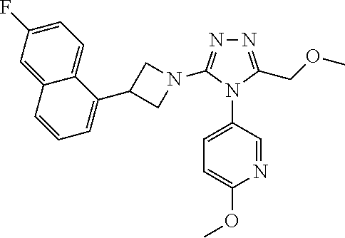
N1=C(COC)N(C2=CC=C(OC)N=C2)C(N2CC(C3=CC=CC4=CC(F)=CC=C34)C2)=N1
